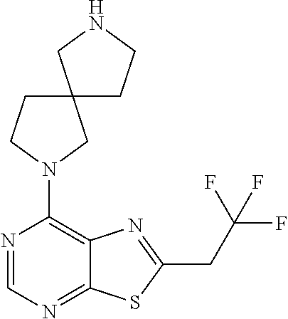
N1=CN=C2C(=C1N1CC3(CC1)CCNC3)N=C(CC(F)(F)F)S2
